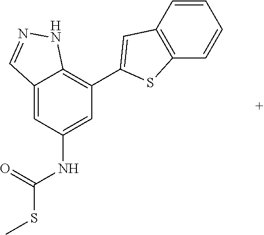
C12=CC(NC(SC)=O)=CC(C3=CC4=C(S3)C=CC=C4)=C1NN=C2
